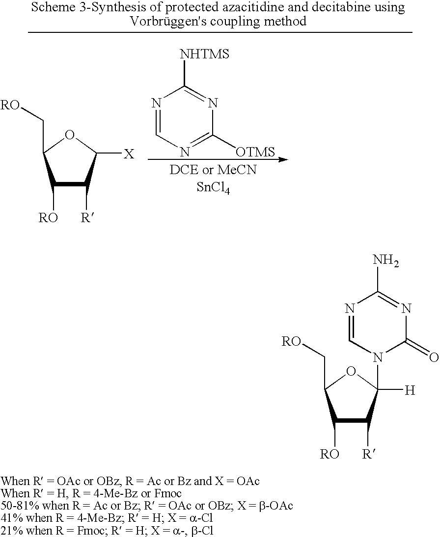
C1([RO])C([R])C([X])OC1C[RO].N1=CN=C([OTMS])N=C1[NHTMS].C1([RO])C([R])C([H])(N2C(=O)N=C(N)N=C2)OC1C[RO]
